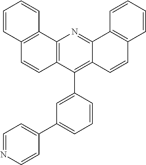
C12=C(C(C3=CC(C4=CC=NC=C4)=CC=C3)=C3C(=N1)C1=C(C=C3)C=CC=C1)C=CC1=C2C=CC=C1
